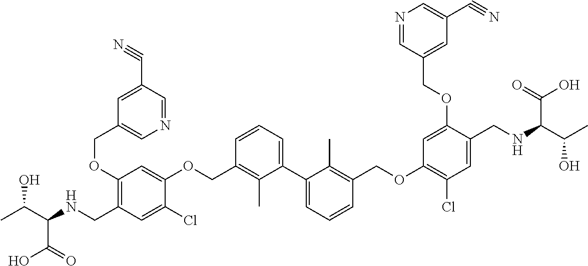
C1(OCC2=CN=CC(C#N)=C2)=C(CNC(C(C)O)C(O)=O)C=C(Cl)C(OCC2=C(C)C(C3=CC=CC(COC4=C(Cl)C=C(CNC(C(O)C)C(O)=O)C(OCC5=CC(C#N)=CN=C5)=C4)=C3C)=CC=C2)=C1
